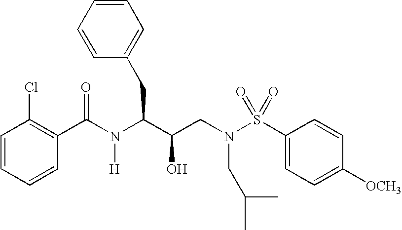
C1(C(N(C(C(CN(S(C2=CC=C([OCH3])C=C2)(=O)=O)CC(C)C)O)CC2=CC=CC=C2)[H])=O)=C(Cl)C=CC=C1
